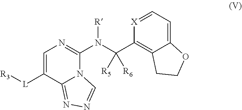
[R3][L]C1=CN=C(N(C(C2=C3C(=CC=[X]2)OCC3)([R5])[R6])[R])N2C1=NN=C2
